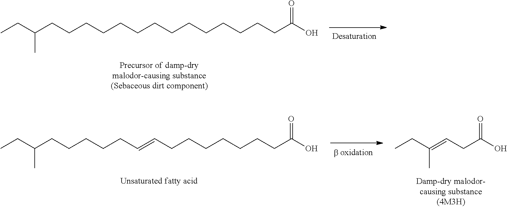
CCC(CCCCCCCCCCCCCCC(O)=O)C.CCC(CCCCCC=CCCCCCCCC(O)=O)C.CCC(=CCC(O)=O)C
